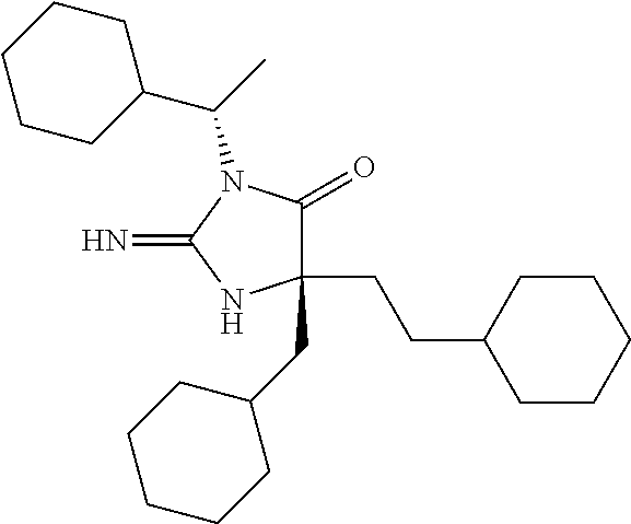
C1(CCC2CCCCC2)(CC2CCCCC2)C(=O)N(C(C2CCCCC2)C)C(=N)N1
